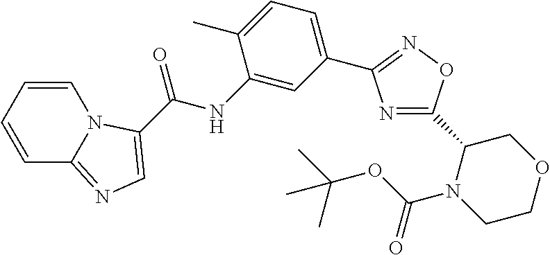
N1=C(C2N(C(OC(C)(C)C)=O)CCOC2)ON=C1C1=CC=C(C)C(NC(=O)C2=CN=C3C=CC=CN32)=C1
